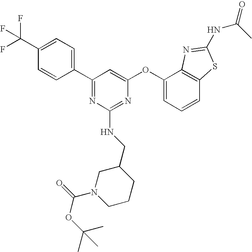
C1(C(F)(F)F)=CC=C(C2=NC(NCC3CN(C(=O)OC(C)(C)C)CCC3)=NC(OC3=CC=CC4=C3N=C(NC(=O)C)S4)=C2)C=C1
